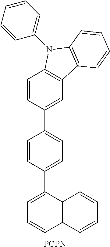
C1=CC2=C(C(C3=CC=C(C4=CC5=C(C=C4)N(C4=CC=CC=C4)C4=C5C=CC=C4)C=C3)=C1)C=CC=C2.[PCPN]
